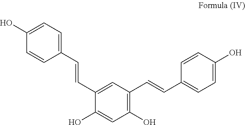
C1=CC(C=CC2=CC(C=CC3=CC=C(O)C=C3)=C(O)C=C2O)=CC=C1O
